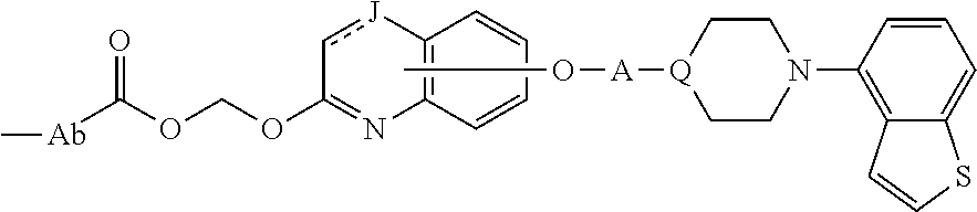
CO[A][Q]1CCN(C2=C3C(=CC=C2)SC=C3)CC1.C1(OCOC(=O)[Ab]C)=NC2=C([J]c1)C=CC=C2
